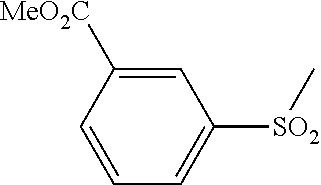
[SO2](C1=CC=CC([CO2Me])=C1)C
